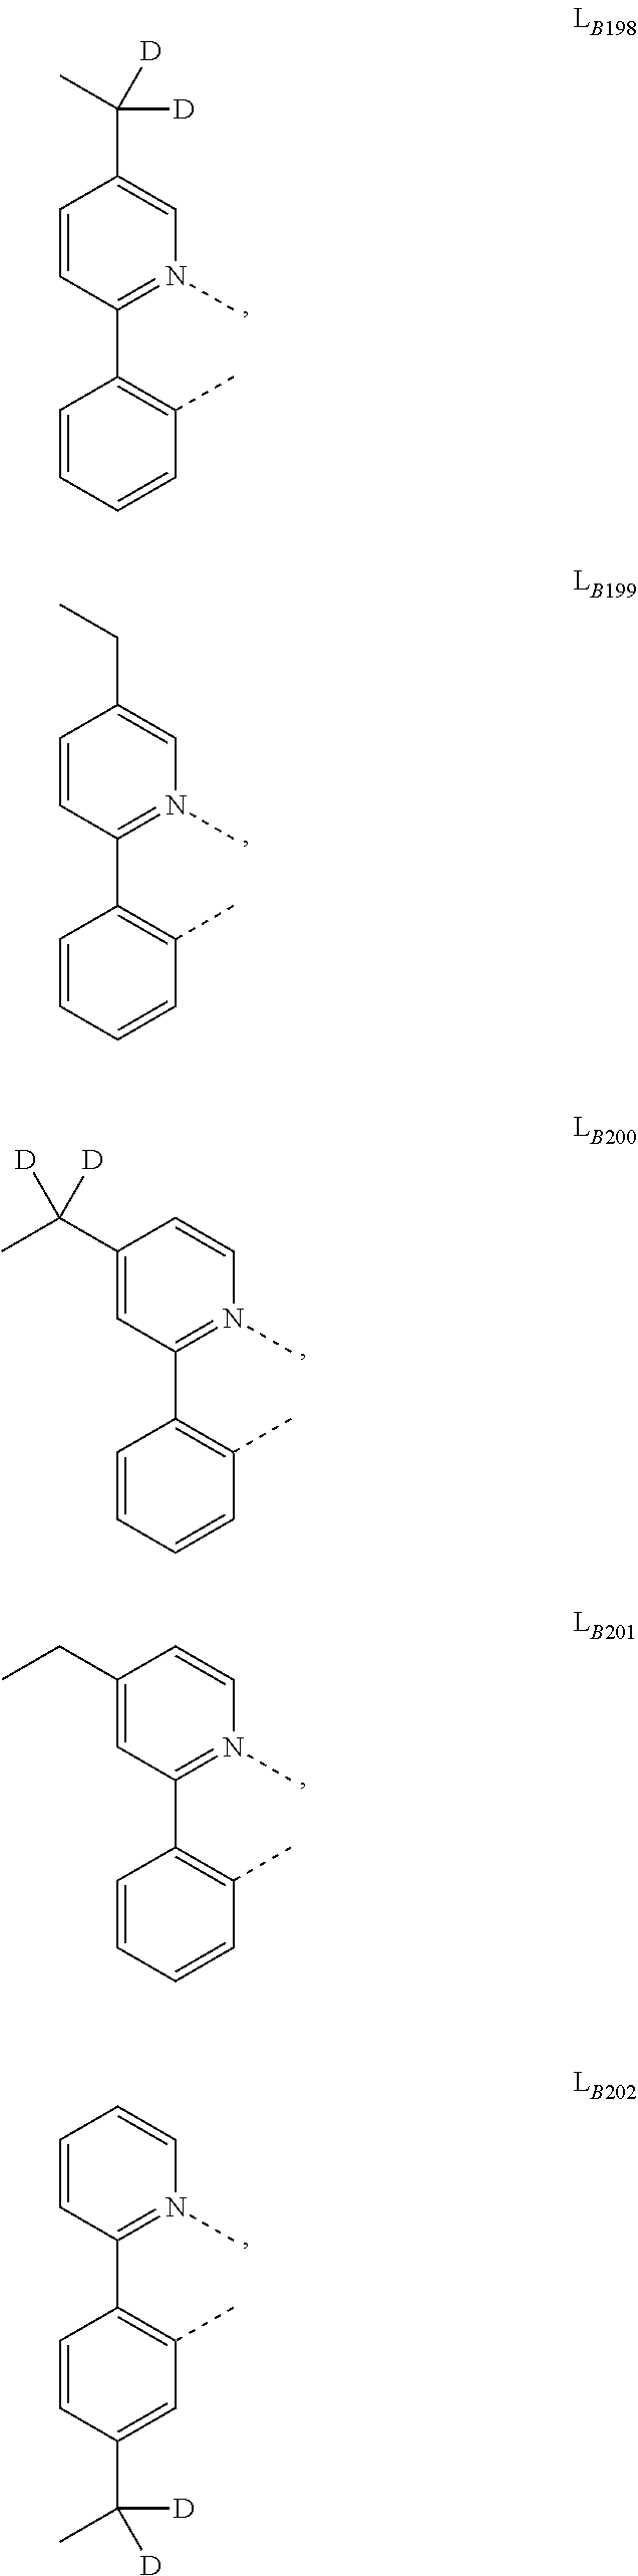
C1(C2=C(C)C=CC=C2)=N(C)C=C(C(C)([D])[D])C=C1.C1(C2=C(C)C=CC=C2)=N(C)C=C(CC)C=C1.C1(C2=C(C)C=CC=C2)=N(C)C=CC(C(C)([D])[D])=C1.C1(C2=C(C)C=CC=C2)=N(C)C=CC(CC)=C1.C1(C2=C(C)C=C(C([D])(C)[D])C=C2)=N(C)C=CC=C1
